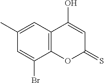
C12=C(OC(=S)C=C1O)C(Br)=CC(C)=C2
